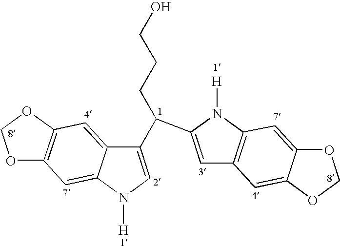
C1(C(C2=CC3=C(N2[H])C=C2C(=C3)OCO2)CCCO)=CN([H])C2=CC3=C(C=C12)OCO3
